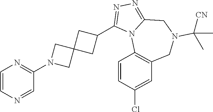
C1=CN=CC(N2CC3(C2)CC(C2=NN=C4N2C2=C(CN(C([CN])(C)C)C4)C=C(Cl)C=C2)C3)=N1
